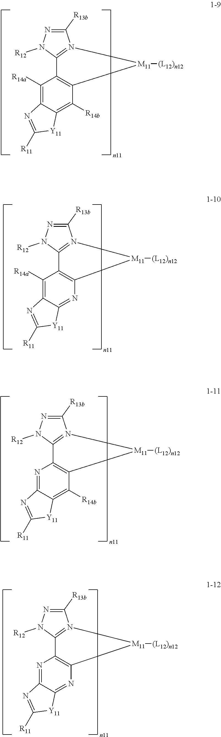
C1([R13b])=NN([R12])C2=N1[M11]([(L12)n12])C1=C2C([R14a])=C2C(=C1[R14b])[Y11]C([R11])=N2.C1([R13b])=NN([R12])C2=N1[M11]([(L12)n12])C1=C2C([R14a])=C2C(=N1)[Y11]C([R11])=N2.C1([R13b])=NN([R12])C2=N1[M11]([(L12)n12])C1=C2N=C2C(=C1[R14b])[Y11]C([R11])=N2.C1([R13b])=NN([R12])C2=N1[M11]([(L12)n12])C1=C2N=C2C(=N1)[Y11]C([R11])=N2
